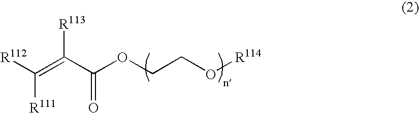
C(=C(C(OCCO[R114])=O)[R113])([R112])[R111]
